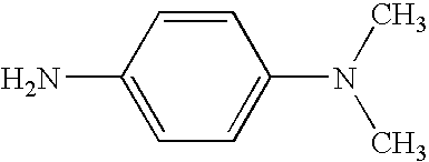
C1=CC(N)=CC=C1N(C)C
